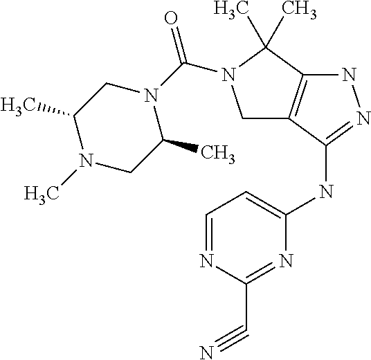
N(C1=NNC2=C1CN(C(N1CC(C)N(C)CC1C)=O)C2(C)C)C1=CC=NC(C#N)=N1
